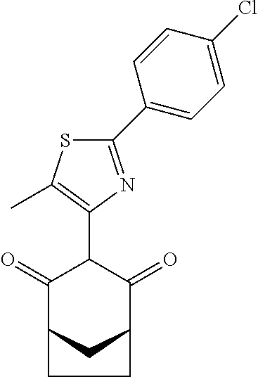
C1(=O)C2CC(C(=O)C1C1=C(C)SC(C3=CC=C(Cl)C=C3)=N1)CC2
